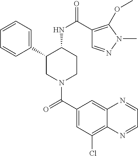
C1=CC=C(C2CN(C(C3=CC(Cl)=C4C(=C3)N=CC=N4)=O)CCC2NC(=O)C2=C(OC)N(C)N=C2)C=C1
